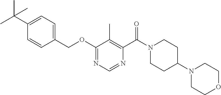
O(C1=NC=NC(C(N2CCC(N3CCOCC3)CC2)=O)=C1C)CC1=CC=C(C(C)(C)C)C=C1
